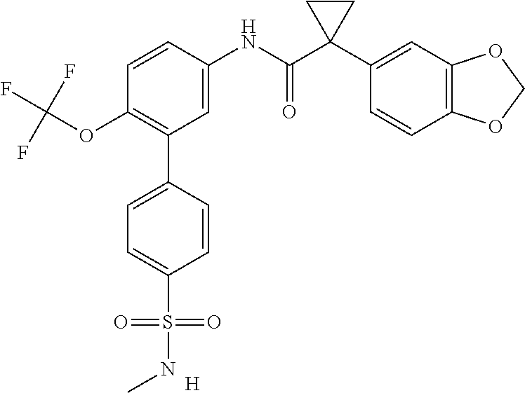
C1=C(NC(C2(C3=CC4=C(C=C3)OCO4)CC2)=O)C=CC(OC(F)(F)F)=C1C1=CC=C(S(=O)(=O)NC)C=C1.[H]
